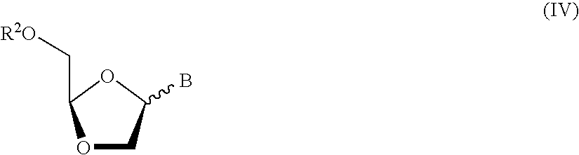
O1CC(B)OC1C[R2O]
